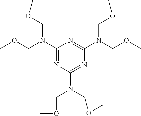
C1(N(COC)COC)=NC(N(COC)COC)=NC(N(COC)COC)=N1
